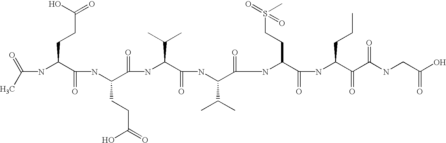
C(NC(C(NC(C(NC(C(=O)NC(C(=O)NC(CCS(C)(=O)=O)C(=O)NC(C(C(NCC(O)=O)=O)=O)CCC)C(C)C)C(C)C)=O)CCC(=O)O)=O)CCC(=O)O)(C)=O
